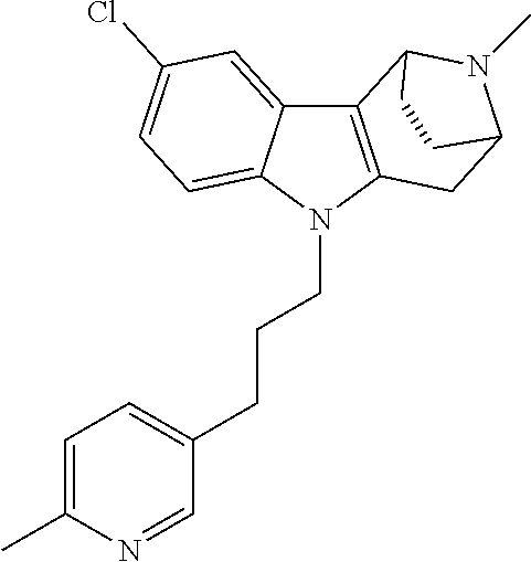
C12=C(N(CCCC3=CC=C(C)N=C3)C3=CC=C(Cl)C=C13)CC1N(C)C2CC1
